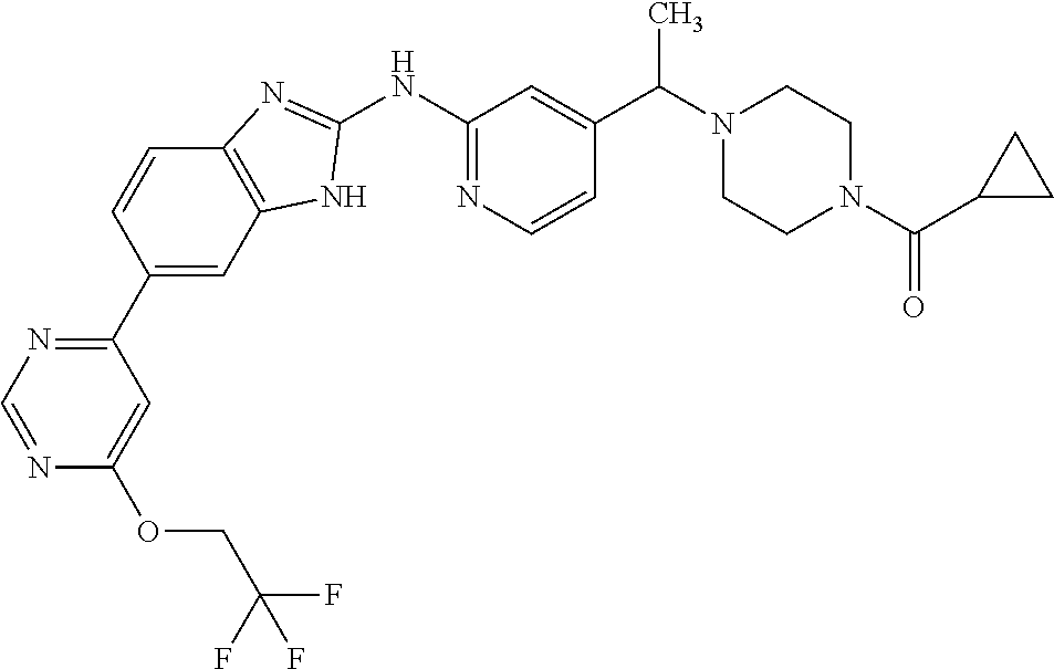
N1=CN=C(C2=CC3=C(C=C2)N=C(NC2=NC=CC(C(N4CCN(C(C5CC5)=O)CC4)C)=C2)N3)C=C1OCC(F)(F)F
